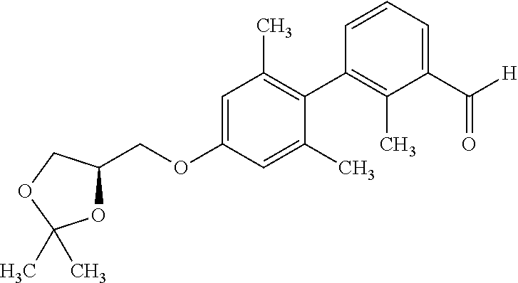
C1=C(OCC2OC(C)(C)OC2)C=C(C)C(C2=C(C)C(C(=O)[H])=CC=C2)=C1C
